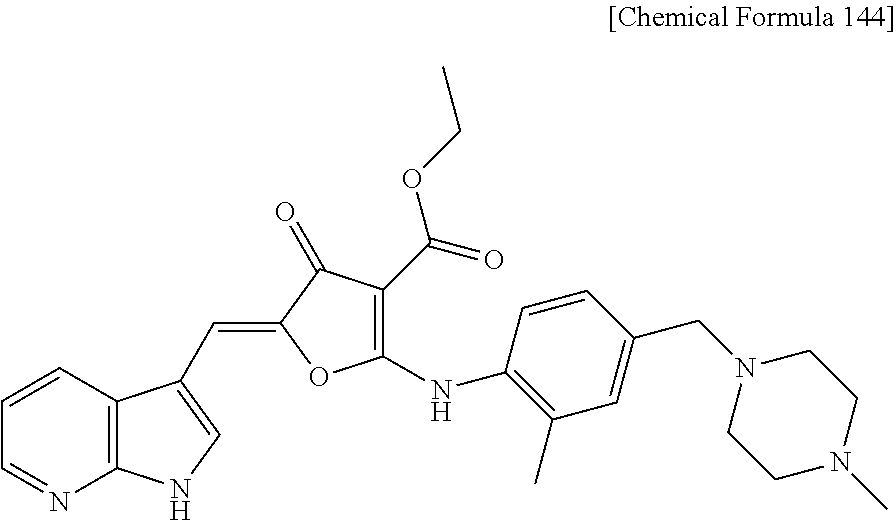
C1=NC2=C(C=C1)C(C=C1OC(NC3=C(C)C=C(CN4CCN(C)CC4)C=C3)=C(C(=O)OCC)C1=O)=CN2
